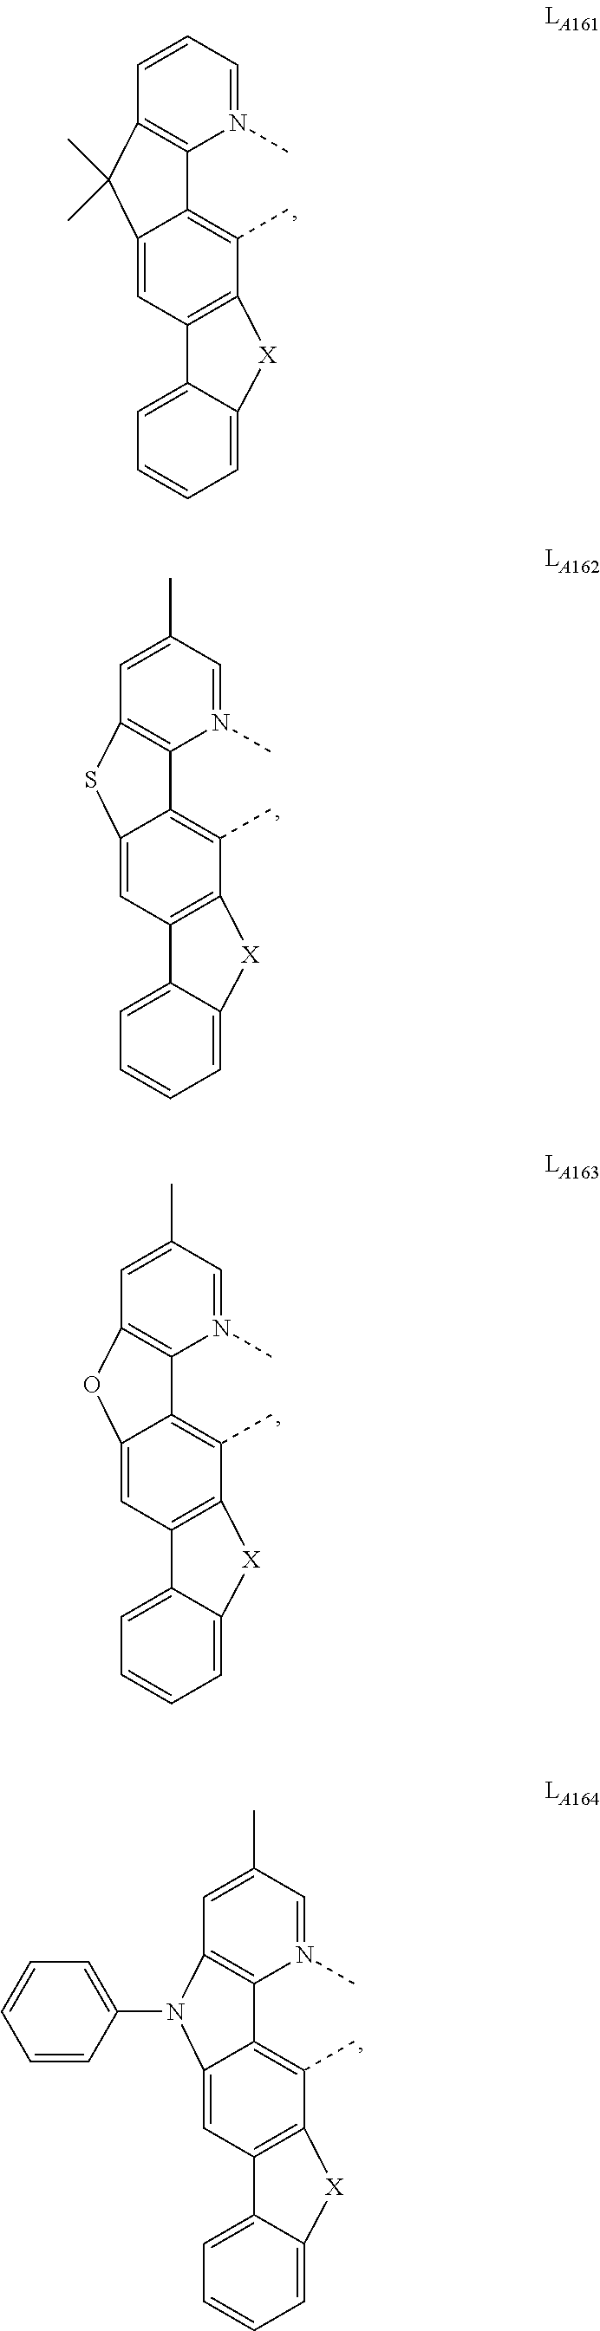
N1(C)=CC=CC2=C1C1=C(C)C3=C(C=C1C2(C)C)C1=CC=CC=C1[X]3.N1(C)=CC(C)=CC2=C1C1=C(C)C3=C(C=C1S2)C1=CC=CC=C1[X]3.N1(C)=CC(C)=CC2=C1C1=C(C)C3=C(C=C1O2)C1=CC=CC=C1[X]3.N1(C)=CC(C)=CC2=C1C1=C(C)C3=C(C=C1N2C1=CC=CC=C1)C1=CC=CC=C1[X]3
